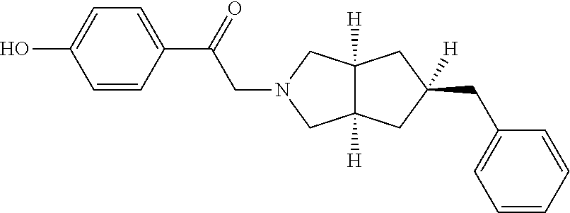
C1=CC(C(=O)CN2CC3([H])C([H])(C2)CC(CC2=CC=CC=C2)([H])C3)=CC=C1O
